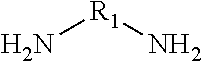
N[R1]N
